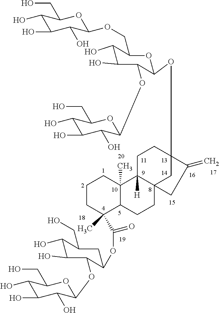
C1CC(C)(C(=O)OC2CC(CO)C(O)C(O)C2OC2C(O)C(O)C(O)C(CO)O2)C2C(C)(C1)C1([H])C3(CC2)CC(OC2OC(COC4C(O)C(O)C(O)C(CO)O4)C(O)C(O)C2OC2C(O)C(O)C(O)C(CO)O2)(CC1)C(=C)C3
